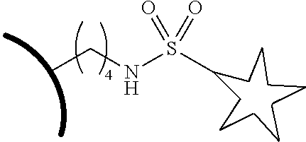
N(S(C)(=O)=O)CC
